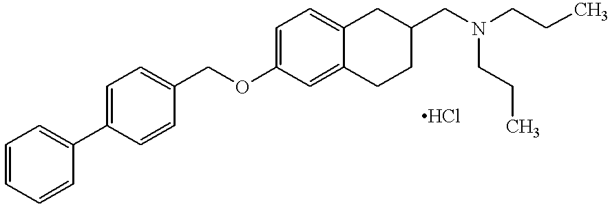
C1=CC=CC(C2=CC=C(COC3=CC=C4C(=C3)CCC(CN(CCC)CCC)C4)C=C2)=C1
